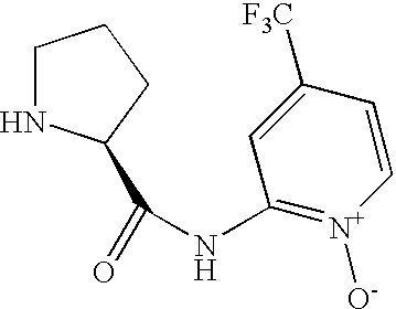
C1NC(C(=O)NC2=[N+]([O-])C=CC([F3C])=C2)CC1
